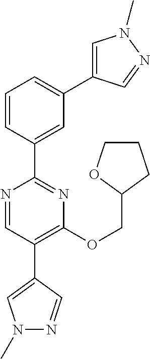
N1=CC(C2=CN(C)N=C2)=C(OCC2CCCO2)N=C1C1=CC(C2=CN(C)N=C2)=CC=C1
